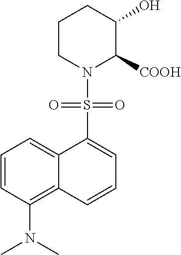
C12=CC=CC(N(C)C)=C1C=CC=C2S(N1C([COOH])C(O)CCC1)(=O)=O
